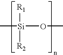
[Si](OC)(C)([R1])[R2]
